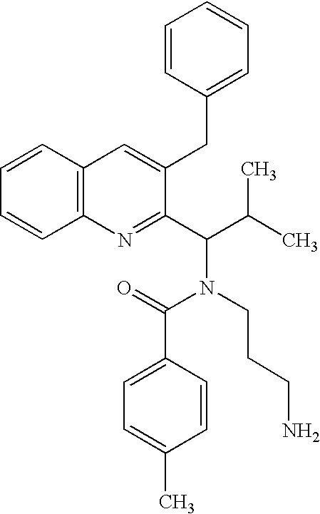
C12=C(C=CC=C1)C=C(CC1=CC=CC=C1)C(C(C(C)C)N(CCCN)C(=O)C1=CC=C(C)C=C1)=N2
